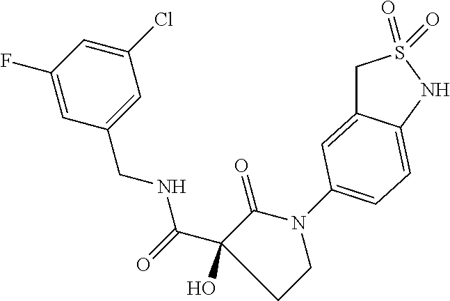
C1(C(NCC2=CC(Cl)=CC(F)=C2)=O)(O)CCN(C2=CC=C3C(=C2)CS(=O)(=O)N3)C1=O
